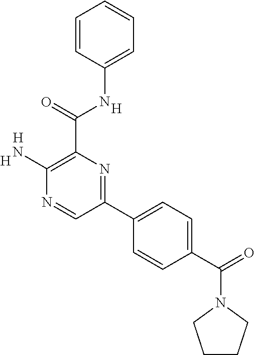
[H].C1(N)=C(C(NC2=CC=CC=C2)=O)N=C(C2=CC=C(C(N3CCCC3)=O)C=C2)C=N1.[H].[H]
